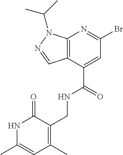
C12=C(C(C(=O)NCC3=C(C)C=C(C)NC3=O)=CC(Br)=N1)C=NN2C(C)C
